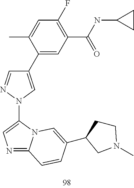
C1(C2=CC(C(NC3CC3)=O)=C(F)C=C2C)=CN(C2=CN=C3N2C=C(C2CCN(C)C2)C=C3)N=C1
